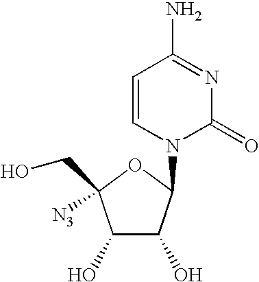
C1(O)C(O)C(N2C(=O)N=C(N)C=C2)OC1([N3])CO
